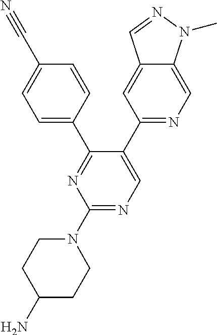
N1=C(N2CCC(N)CC2)N=C(C2=CC=C(C#N)C=C2)C(C2=NC=C3C(=C2)C=NN3C)=C1
